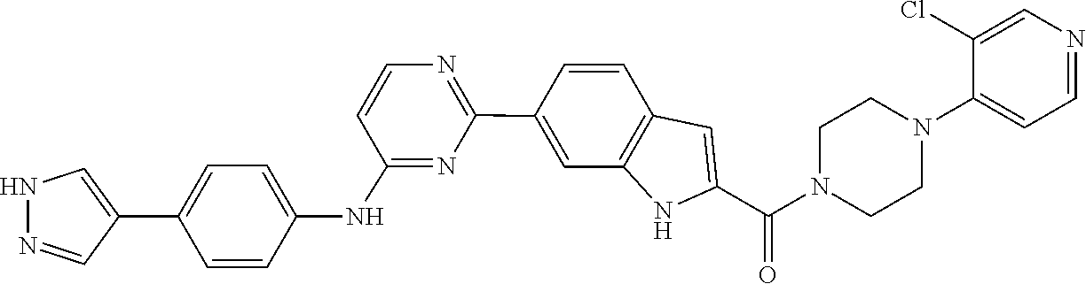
C1N(C(C2=CC3=C(C=C(C4=NC=CC(NC5=CC=C(C6=CNN=C6)C=C5)=N4)C=C3)N2)=O)CCN(C2=CC=NC=C2Cl)C1
